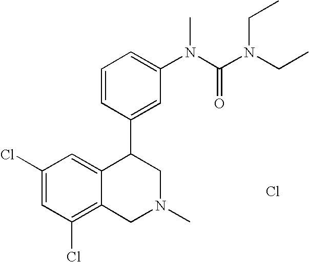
Cl.C1(Cl)=C2C(=CC(Cl)=C1)C(C1=CC(N(C(N(CC)CC)=O)C)=CC=C1)CN(C)C2
